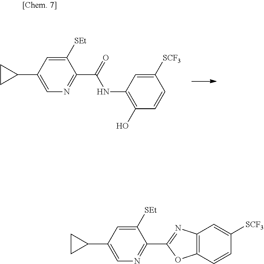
C1([SEt])=CC(C2CC2)=CN=C1C(=O)NC1=C(O)C=CC([SCF3])=C1.C12=C(C=CC([SCF3])=C1)OC(C1=NC=C(C3CC3)C=C1[SEt])=N2
